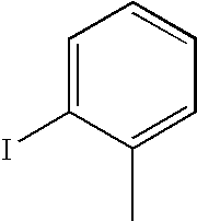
C1=C(I)C(C)=CC=C1
